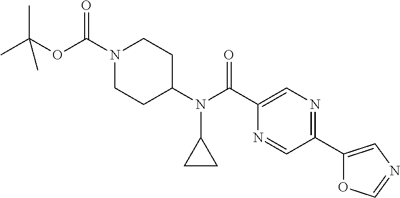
O(C(N1CCC(N(C2CC2)C(C2=CN=C(C3=CN=CO3)C=N2)=O)CC1)=O)C(C)(C)C
